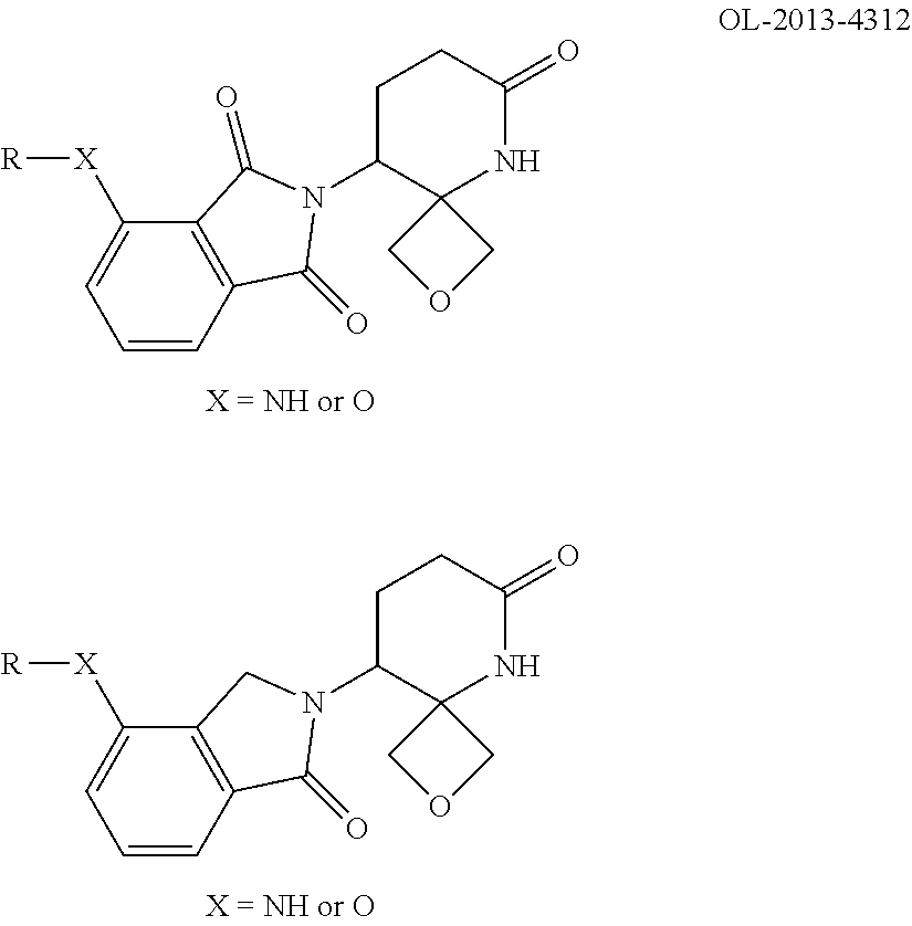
C1=CC2=C(C([X][R])=C1)C(=O)N(C1C3(NC(=O)CC1)COC3)C2=O.C1=CC2=C(C([X][R])=C1)CN(C1C3(NC(=O)CC1)COC3)C2=O
